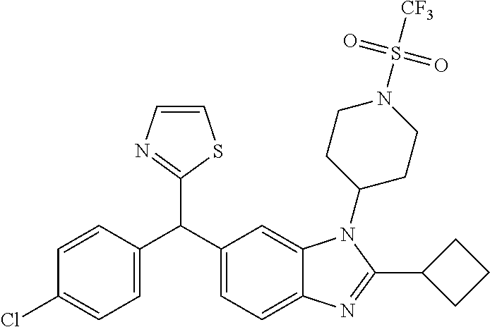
C1(Cl)=CC=C(C(C2=CC=C3C(=C2)N(C2CCN(S(=O)([CF3])=O)CC2)C(C2CCC2)=N3)C2=NC=CS2)C=C1
